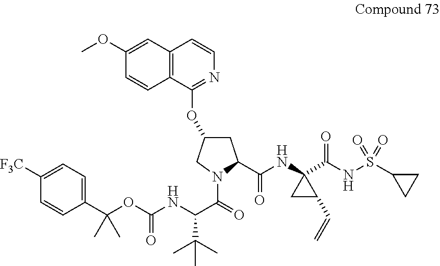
C12=C(C=CN=C1OC1CC(C(NC3(C(=O)NS(=O)(=O)C4CC4)CC3C=C)=O)N(C(=O)C(NC(OC(C)(C)C3=CC=C([F3C])C=C3)=O)C(C)(C)C)C1)C=C(OC)C=C2
